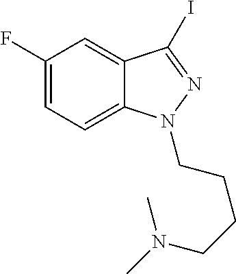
C1(F)=CC=C2C(=C1)C(I)=NN2CCCCN(C)C
